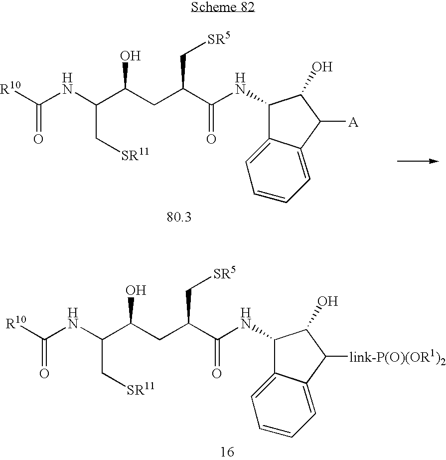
C(C[SR11])(C(CC(C[SR5])C(=O)NC1C2=CC=CC=C2C([link-P(O)(OR1)2])C1O)O)NC(=O)[R10].C(C[SR11])(C(CC(C[SR5])C(=O)NC1C2=CC=CC=C2C([A])C1O)O)NC(=O)[R10]
